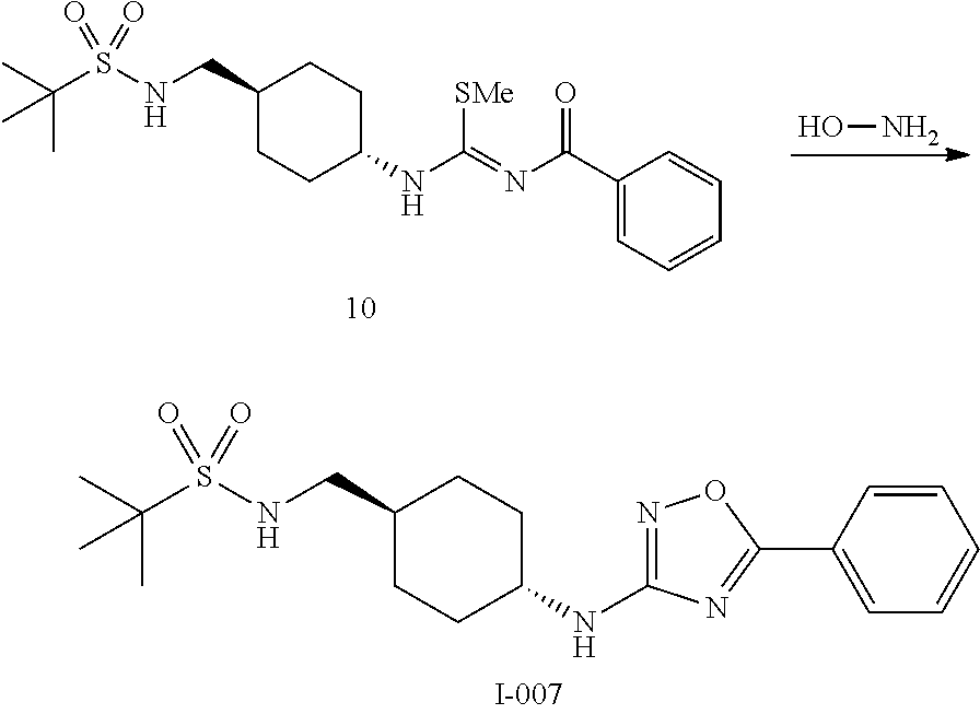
ON.C1(CNS(C(C)(C)C)(=O)=O)CCC(NC(=NC(C2=CC=CC=C2)=O)[SMe])CC1.C1(CNS(C(C)(C)C)(=O)=O)CCC(NC2=NOC(C3=CC=CC=C3)=N2)CC1
